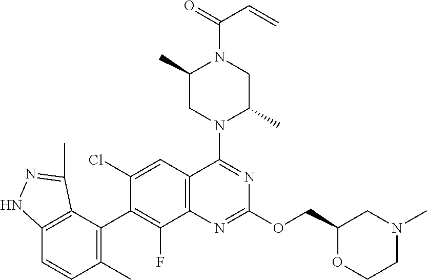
C12=C(C=C(Cl)C(C3=C(C)C=CC4=C3C(C)=NN4)=C1F)C(N1C(C)CN(C(=O)C=C)C(C)C1)=NC(OCC1OCCN(C)C1)=N2
